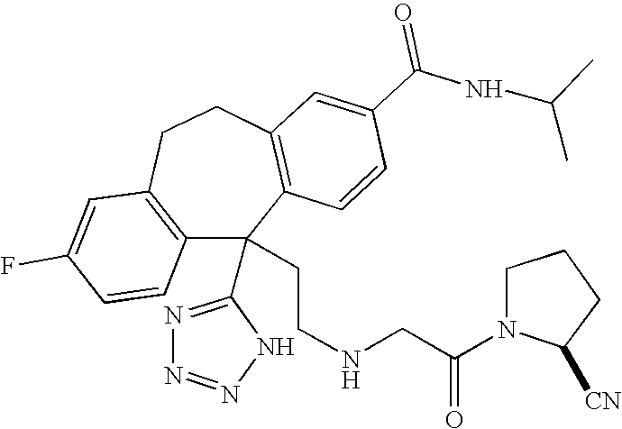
FC1=CC2=C(C=C1)C(C1=NN=NN1)(CCNCC(N1C([CN])CCC1)=O)C1=C(CC2)C=C(C(NC(C)C)=O)C=C1
